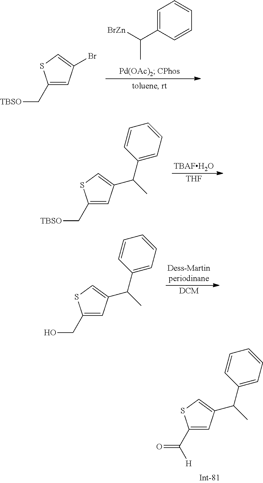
C1=C(C([BrZn])C)C=CC=C1.[TBSO]CC1=CC(Br)=CS1.[TBAFH2O].[THF].[TBSO]CC1=CC(C(C2=CC=CC=C2)C)=CS1.[Dess-Martinperiodinane].[DCM].OCC1=CC(C(C2=CC=CC=C2)C)=CS1.O=C(C1=CC(C(C2=CC=CC=C2)C)=CS1)[H]
